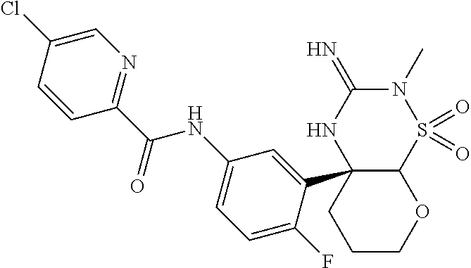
N1(C)C(=N)NC2(C3=CC(NC(C4=NC=C(Cl)C=C4)=O)=CC=C3F)C(S1(=O)=O)OCCC2
